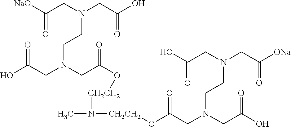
CN([CH2CH2]OC(CN(CC(O)=O)CCN(CC([ONa])=O)CC(O)=O)=O)[CH2CH2]OC(CN(CCN(CC(=O)[NaO])CC(=O)O)CC(=O)O)=O
